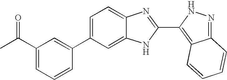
C1=C(C2=CC(C(C)=O)=CC=C2)C=C2C(=C1)N=C(C1=C3C(=NN1)C=CC=C3)N2
